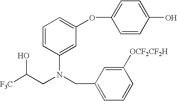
[F3C]C(CN(CC1=CC=CC([OCF2CF2H])=C1)C1=CC(OC2=CC=C(O)C=C2)=CC=C1)O
